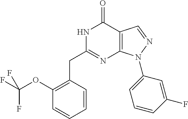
N1C(CC2=C(OC(F)(F)F)C=CC=C2)=NC2=C(C1=O)C=NN2C1=CC=CC(F)=C1
